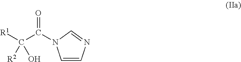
C1=CN=CN1C(C([R1])(O)[R2])=O
